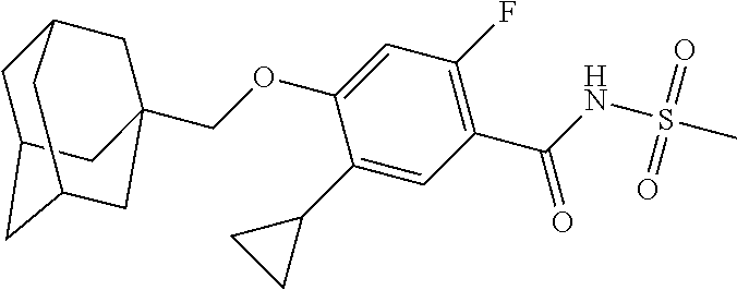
C1C2CC3CC(COC4=CC(F)=C(C(=O)NS(C)(=O)=O)C=C4C4CC4)(CC1C3)C2
